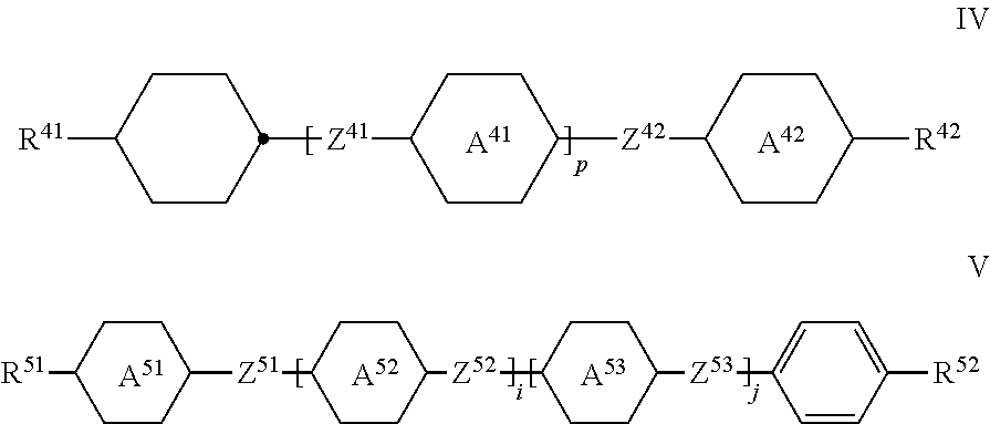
C1CC([R41])CCC1[Z41]C1CCC([Z42]C2CCC([R42])CC2)CC1.[A41].[A42].C1CC([R51])CCC1[Z51]C1CCC([Z52]C2CCC([Z53]C3=CC=C([R52])C=C3)CC2)CC1.[A52].[A53].[A51]
